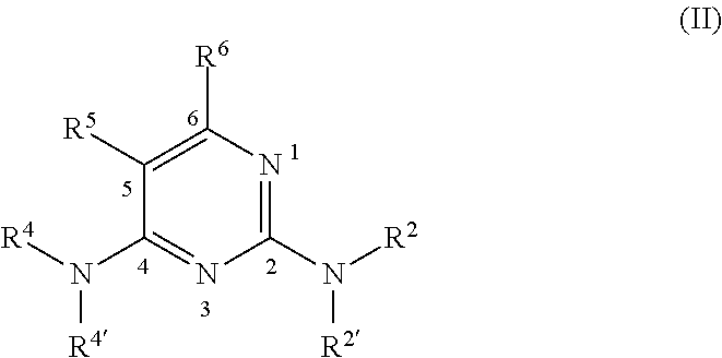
C1(N([R2])[R2])=NC([R6])=C([R5])C(N([R4])[R4])=N1
